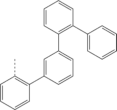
C1(C2=CC=CC(C3=C(C)C=CC=C3)=C2)=C(C2=CC=CC=C2)C=CC=C1
